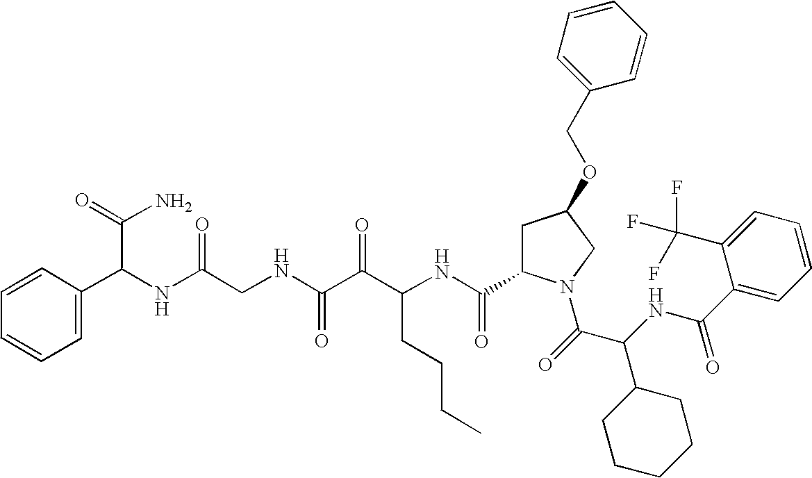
C1(C(NC(C(=O)N2CC(OCC3=CC=CC=C3)CC2C(NC(C(C(NCC(NC(C(N)=O)C2=CC=CC=C2)=O)=O)=O)CCCC)=O)C2CCCCC2)=O)=CC=CC=C1C(F)(F)F
